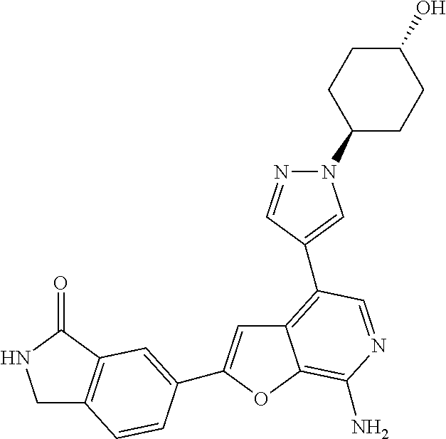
C1C2=C(C(=O)N1)C=C(C1=CC3=C(C4=CN(C5CCC(O)CC5)N=C4)C=NC(N)=C3O1)C=C2
